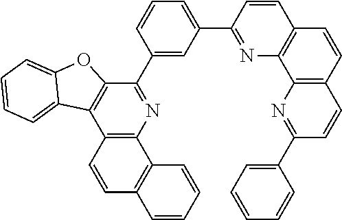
C12=C(N=C(C3=CC(C4=NC5=C(C=C4)C=CC4=C5N=C(C5=CC=CC=C5)C=C4)=CC=C3)C3=C1C1=CC=CC=C1O3)C1=C(C=C2)C=CC=C1
